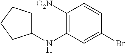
C1([O2N])=C(NC2CCCC2)C=C(Br)C=C1
